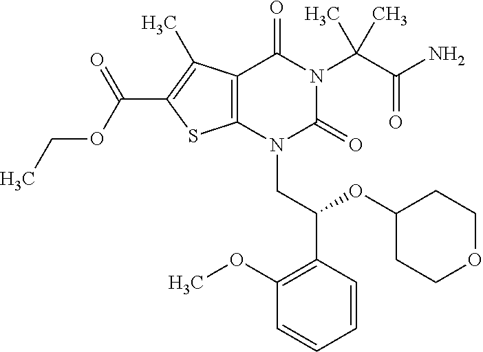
C12=C(C(C)=C(C(=O)OCC)S1)C(=O)N(C(C(=O)N)(C)C)C(=O)N2CC(C1=C(OC)C=CC=C1)OC1CCOCC1
